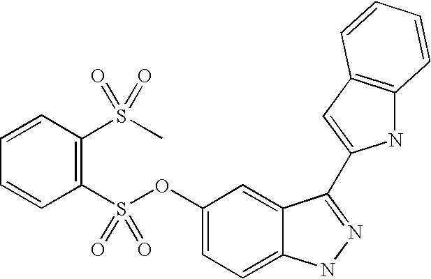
C1=CC(S(C)(=O)=O)=C(S(OC2=CC=C3C(=C2)C(C2=CC4=C(N2)C=CC=C4)=NN3)(=O)=O)C=C1
